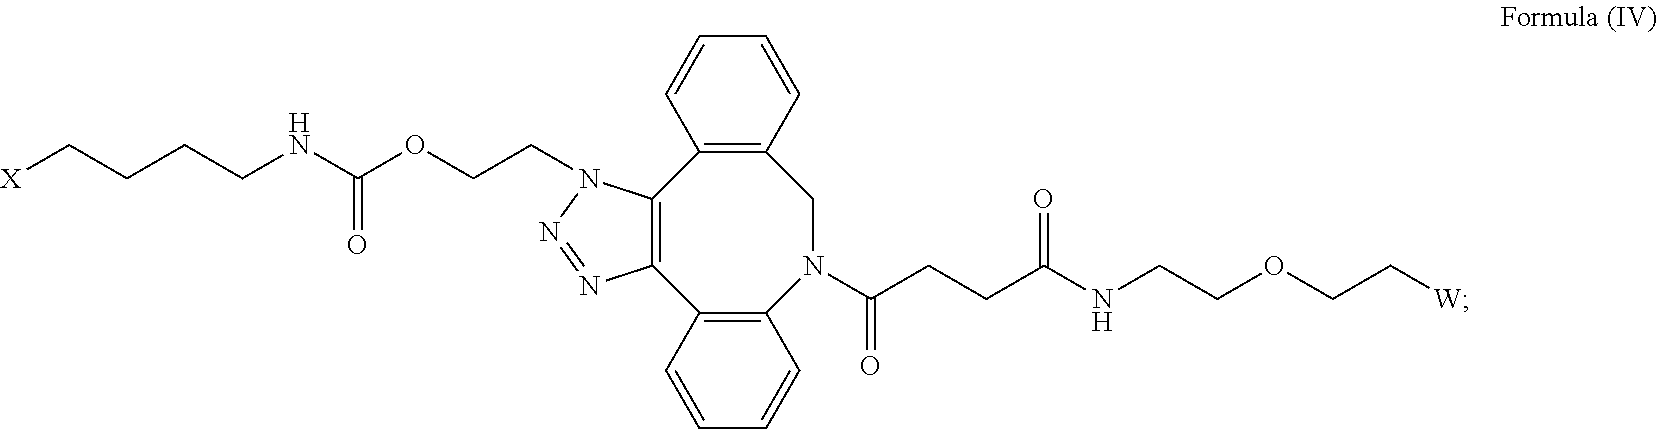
[X]CCCCNC(OCCN1C2=C(C3=C(N(C(=O)CCC(NCCOCC[W])=O)CC4=C2C=CC=C4)C=CC=C3)N=N1)=O
